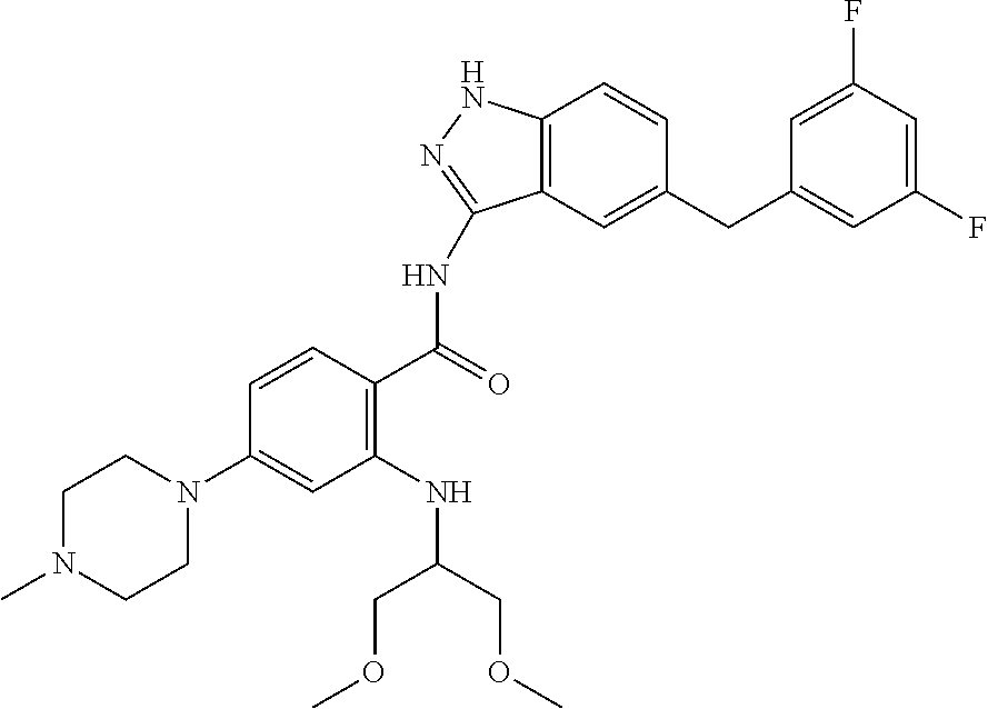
C1N(C)CCN(C2=CC(NC(COC)COC)=C(C(=O)NC3=NNC4=C3C=C(CC3=CC(F)=CC(F)=C3)C=C4)C=C2)C1
